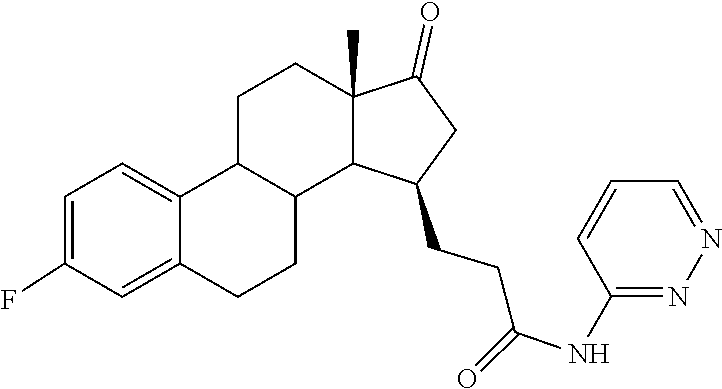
N1=CC=CC(NC(=O)CCC2CC(=O)C3(C)CCC4C5=CC=C(F)C=C5CCC4C32)=N1
